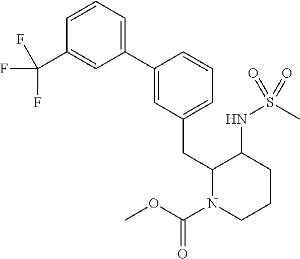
C1=CC=C(C2=CC(CC3N(C(=O)OC)CCCC3NS(C)(=O)=O)=CC=C2)C=C1C(F)(F)F
